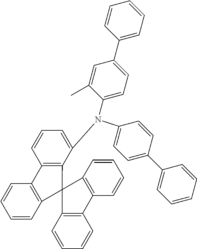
C1(C2=CC=CC=C2)=CC=C(N(C2=CC=C(C3=CC=CC=C3)C=C2C)C2=CC=CC3=C2C2(C4=C3C=CC=C4)C3=C(C=CC=C3)C3=C2C=CC=C3)C=C1
